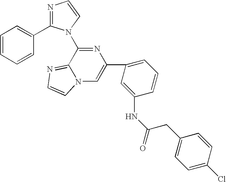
C1(C2=CN3C(=NC=C3)C(N3C(C4=CC=CC=C4)=NC=C3)=N2)=CC=CC(NC(=O)CC2=CC=C(Cl)C=C2)=C1
